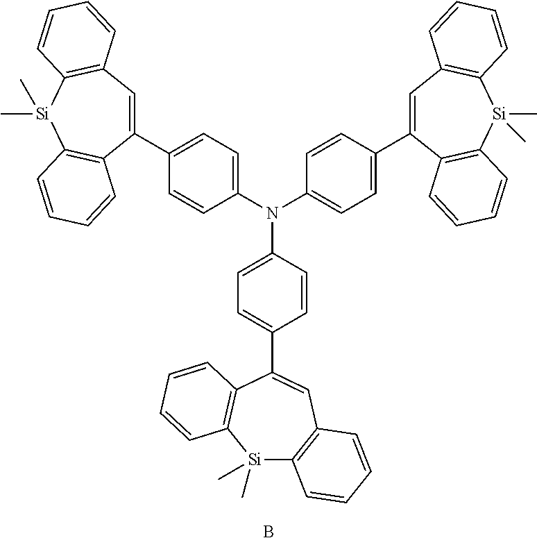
[Si]1(C)(C)C2=C(C=C(C3=CC=C(N(C4=CC=C(C5=CC6=C([Si](C)(C)C7=C5C=CC=C7)C=CC=C6)C=C4)C4=CC=C(C5=CC6=C([Si](C)(C)C7=C5C=CC=C7)C=CC=C6)C=C4)C=C3)C3=C1C=CC=C3)C=CC=C2.B
